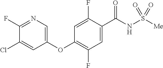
C1=C(F)C(C(NS([Me])(=O)=O)=O)=CC(F)=C1OC1=CN=C(F)C(Cl)=C1
